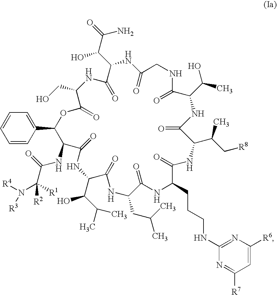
C1=C(C2OC(=O)C(CO)NC(=O)C(C(C(=O)N)O)NC(=O)CNC(=O)C(C(O)C)NC(=O)C(C(C)C[R8])NC(=O)C(CCCNC3=NC([R6])=CC([R7])=N3)NC(=O)C(CC(C)C)NC(=O)C(C(C(C)C)O)NC(=O)C2NC(C([R1])([R2])N([R3])[R4])=O)C=CC=C1
